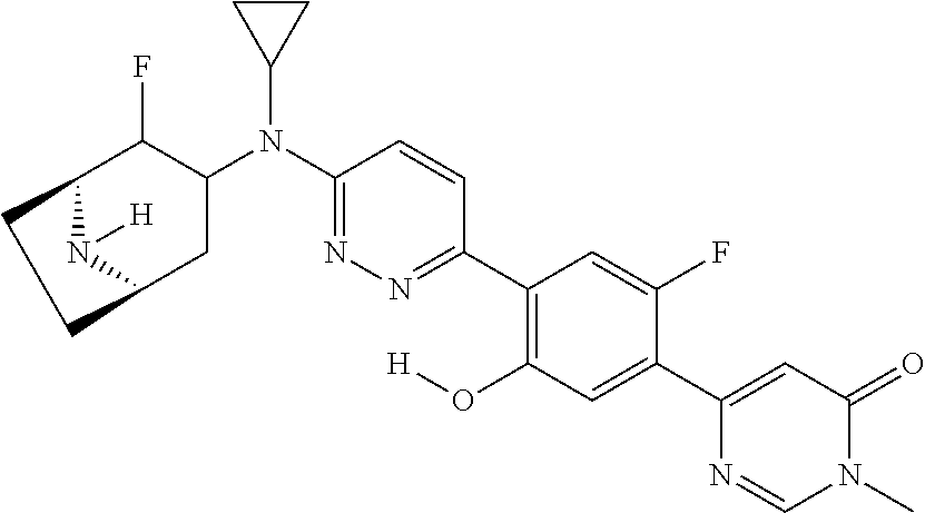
C1(C2=C(O[H])C=C(C3=CC(=O)N(C)C=N3)C(F)=C2)=NN=C(N(C2C(F)C3N([H])C(C2)CC3)C2CC2)C=C1
